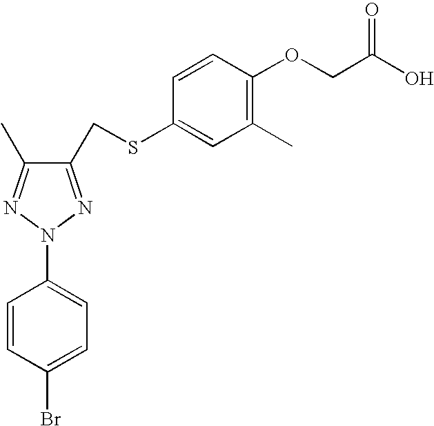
C1(CSC2=CC(C)=C(OCC(O)=O)C=C2)=NN(C2=CC=C(Br)C=C2)N=C1C
